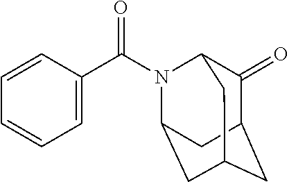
C1(=O)C2CC3CC(N(C(C4=CC=CC=C4)=O)C1C3)C2
